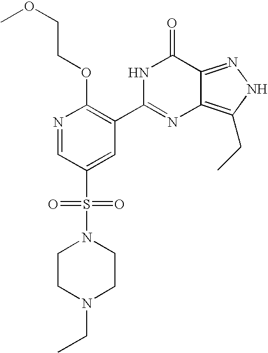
N1=CC(S(N2CCN(CC)CC2)(=O)=O)=CC(C2=NC3=C(CC)NN=C3C(=O)N2)=C1OCCOC
